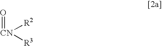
O=[CN]([R2])[R3]
